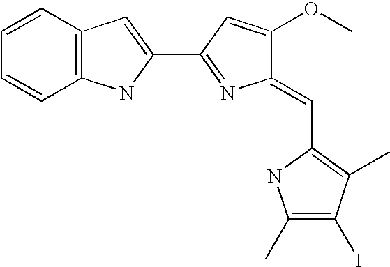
C1=CC2=C(C=C1)NC(C1=NC(=CC3=C(C)C(I)=C(C)N3)C(OC)=C1)=C2
